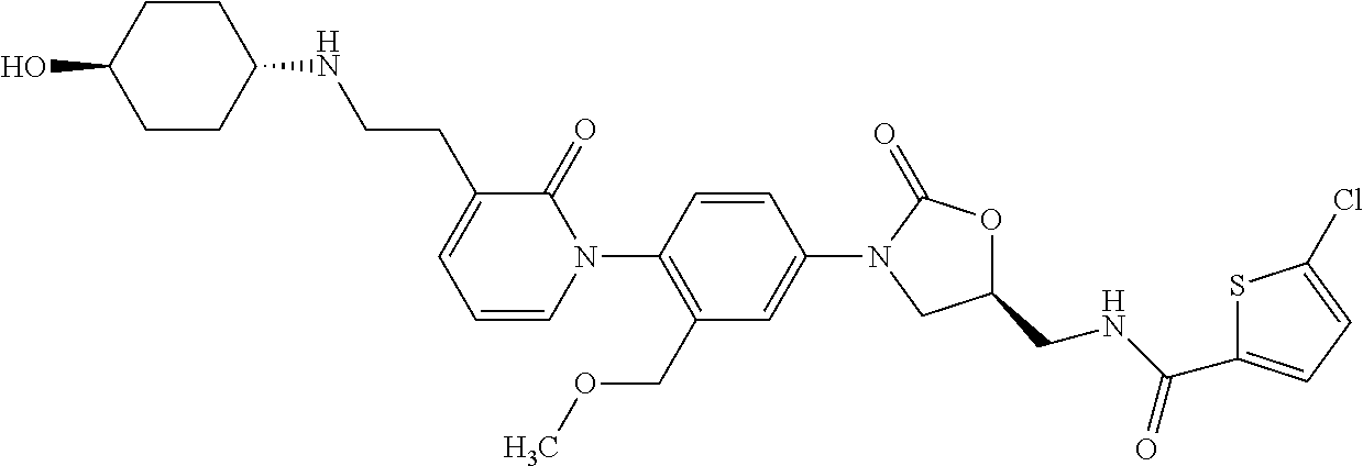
C1=CC(N2C(=O)C(CCNC3CCC(O)CC3)=CC=C2)=C(COC)C=C1N1CC(CNC(C2=CC=C(Cl)S2)=O)OC1=O
